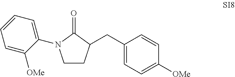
C1=CC=C(N2CCC(CC3=CC=C([OMe])C=C3)C2=O)C([OMe])=C1
